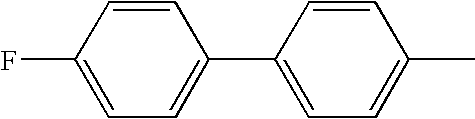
C1=CC(F)=CC=C1C1=CC=C(C)C=C1
